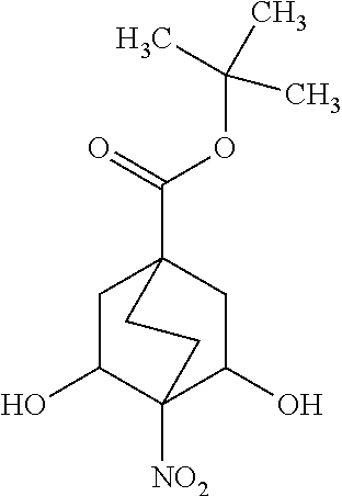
[NO2]C12C(O)CC(C(=O)OC(C)(C)C)(CC1O)CC2
